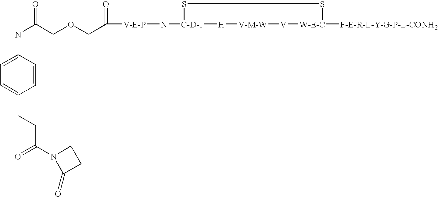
[V-E-P](N[C-D-I]1SS[W-E-C]([F-E-R-L-Y-G-P-L-CONH2])[V][V-M-W][H]1)C(COCC(NC1=CC=C(CCC(N2C(=O)CC2)=O)C=C1)=O)=O
